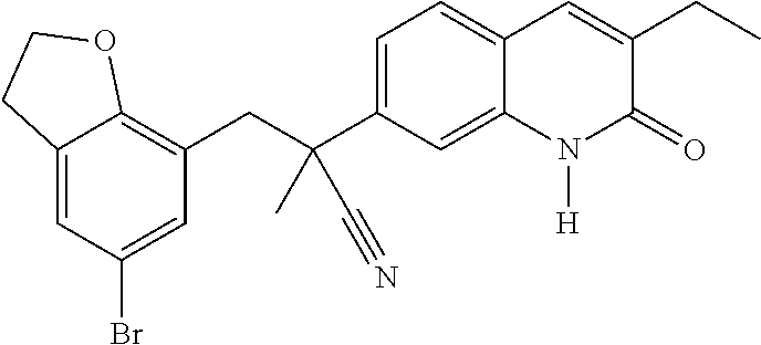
C(C1=C2C(=CC(Br)=C1)CCO2)C(C1=CC=C2C(=C1)N([H])C(=O)C(CC)=C2)(C)C#N
